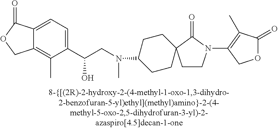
C12=CC=C(C(O)CN(C3CCC4(CC3)CCN(C3=C(C)C(=O)OC3)C4=O)C)C(C)=C1COC2=O
